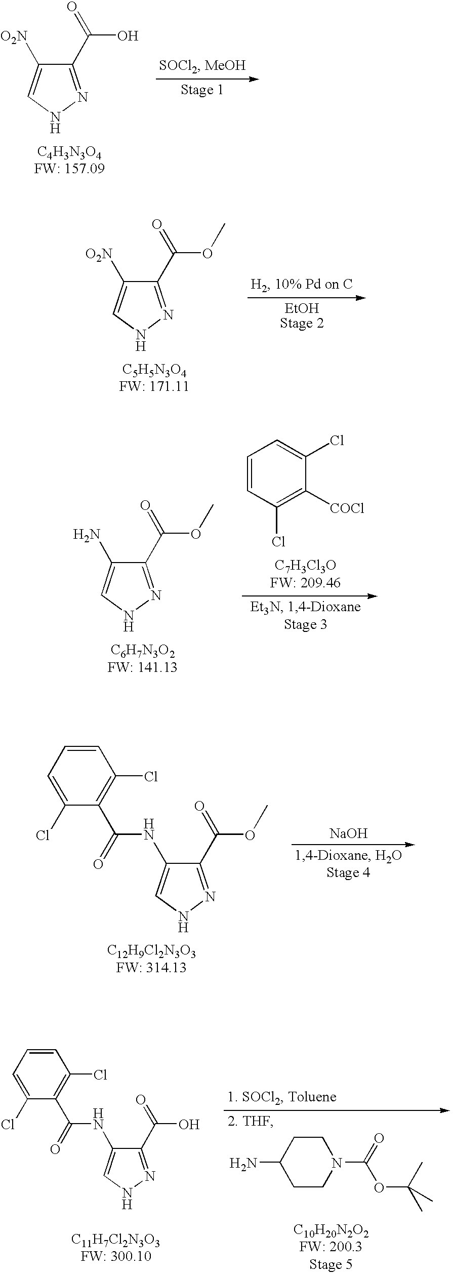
C1(C(O)=O)=NNC=C1[O2N].C1(C(OC)=O)=NNC=C1[O2N].C1(C(OC)=O)=NNC=C1N.C1=CC(Cl)=C([COCl])C(Cl)=C1.[NaOH].C1=CC=C(Cl)C(C(=O)NC2=CNN=C2C(=O)OC)=C1Cl.[C12H9Cl2N3O3FW: 314.13].C1=CC=C(Cl)C(C(=O)NC2=CNN=C2C(=O)O)=C1Cl.[C11H7Cl2N3O3FW: 300.10].C1CC(N)CCN1C(=O)OC(C)(C)C
